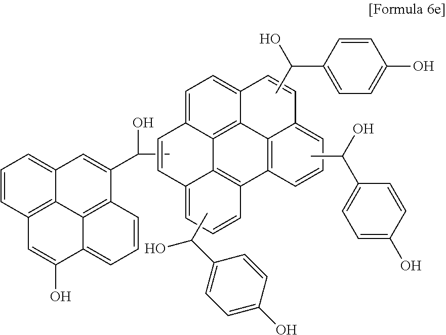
C1=C2C3=C4C(=C1)C=CC1=CC=CC(=C41)C1=C3C(=CC=C1)C=C2.CC(O)C1=CC=C(O)C=C1.CC(O)C1=CC=C(O)C=C1.CC(O)C1=CC2=CC=CC3=C2C2=C1C=CC=C2C(O)=C3.C1(C(C)O)=CC=C(O)C=C1
